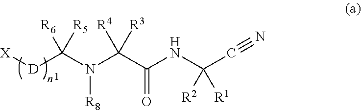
[X][D]C(N(C(C(NC(C#N)([R2])[R1])=O)([R4])[R3])[R8])([R5])[R6]
